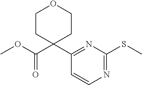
C1CC(C(OC)=O)(C2=NC(SC)=NC=C2)CCO1
